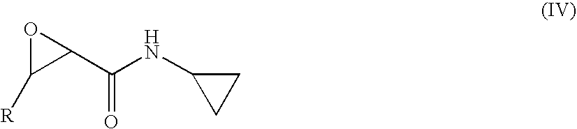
C1([R])C(C(NC2CC2)=O)O1
